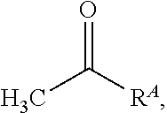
O=C([RA])C
